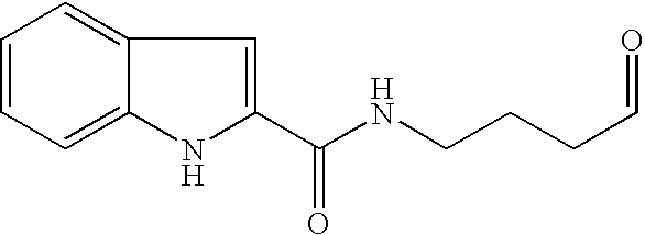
C1=CC=C2C(=C1)C=C(C(NCCCC=O)=O)N2
